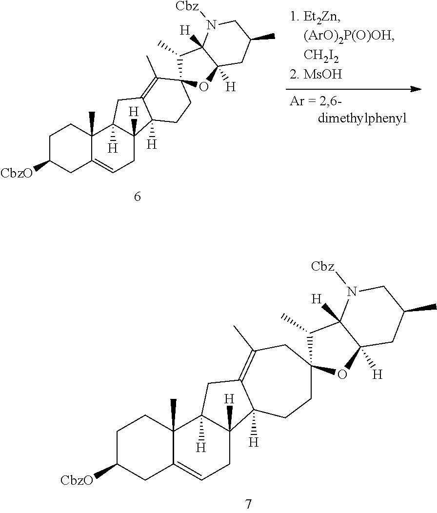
C1C([CbzO])CC2=CCC3([H])C([H])(C2(C)C1)CC1=C(C)CC2(OC4([H])C([H])(C2C)N([Cbz])CC(C)C4)CCC31[H].C1C([CbzO])CC2=CCC3([H])C([H])(C2(C)C1)CC1=C(C)C2(CCC31[H])OC1([H])C([H])(C2C)N([Cbz])CC(C)C1
